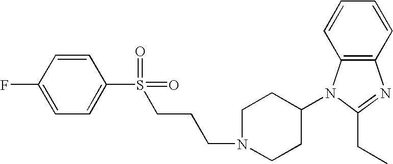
C1=CC(F)=CC=C1S(CCCN1CCC(N2C3=C(N=C2CC)C=CC=C3)CC1)(=O)=O
